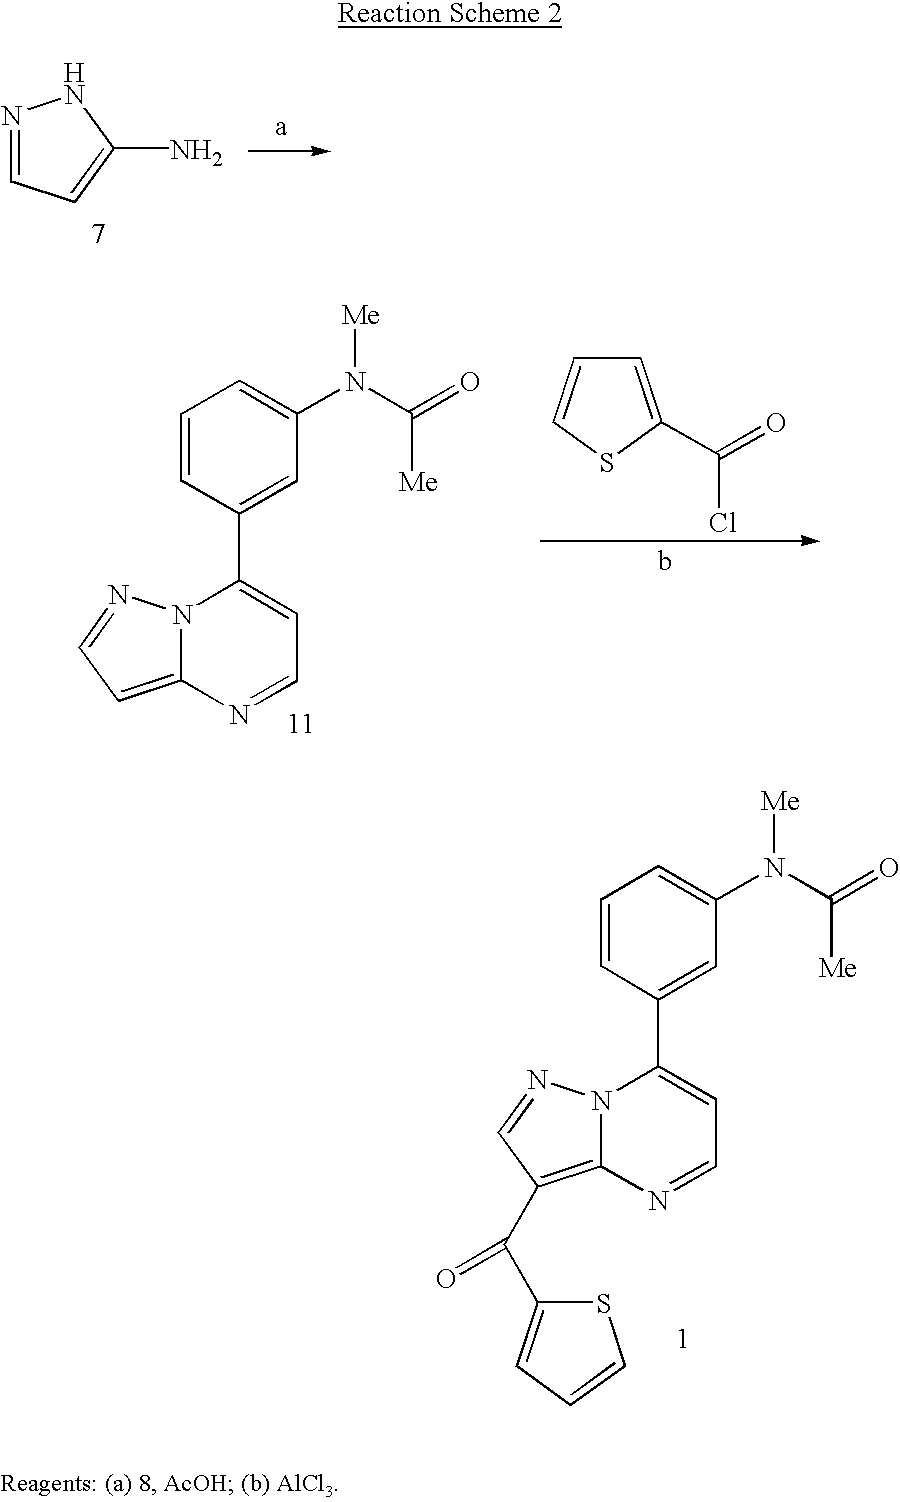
N1=CC=C(N)N1.N12C(=CC=N1)N=CC=C2C1=CC(N(C([Me])=O)[Me])=CC=C1.C1=C(C(Cl)=O)SC=C1.N12C(=C(C(C3=CC=CS3)=O)C=N1)N=CC=C2C1=CC(N(C([Me])=O)[Me])=CC=C1
